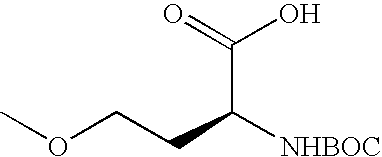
COCCC([NHBOC])C(=O)O
